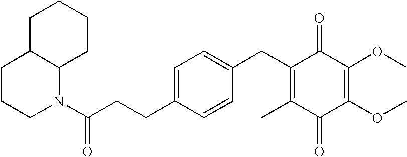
C1(=O)C(C)=C(CC2=CC=C(CCC(=O)N3C4C(CCC3)CCCC4)C=C2)C(=O)C(OC)=C1OC
